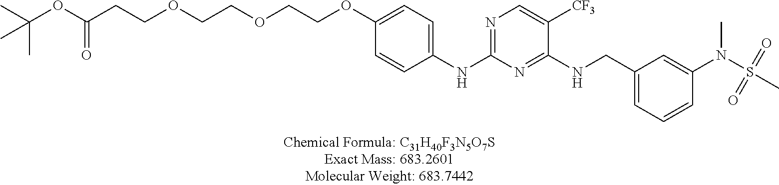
C1(NC2=NC=C([CF3])C(NCC3=CC=CC(N(S(C)(=O)=O)C)=C3)=N2)=CC=C(OCCOCCOCCC(OC(C)(C)C)=O)C=C1
